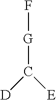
F[G]C([D])[E]
